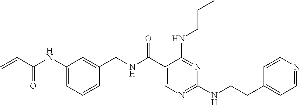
C(NC(C1=CN=C(NCCC2=CC=NC=C2)N=C1NCCC)=O)C1=CC(NC(=O)C=C)=CC=C1
